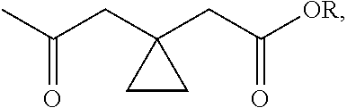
CC(CC1(CC([OR])=O)CC1)=O
